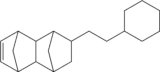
C1=CC2C3C(C1C2)C1C(CCC2CCCCC2)CC3C1
